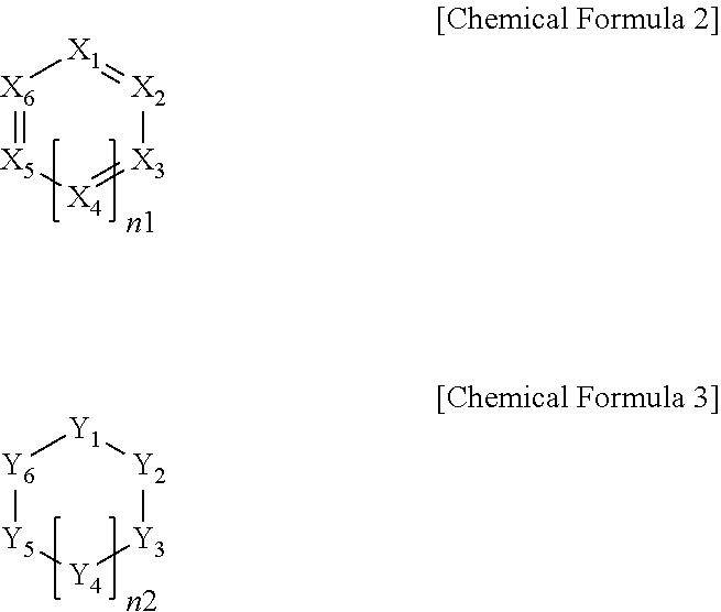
[X6]1=[X5][X4]=[X3][X2]=[X1]1.[Y6]1[Y5][Y4][Y3][Y2][Y1]1
